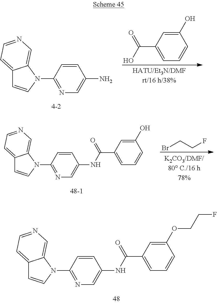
C12=CC=NC=C1N(C1=NC=C(N)C=C1)C=C2.C1(O)=CC(C(O)=O)=CC=C1.C12=CC=NC=C1N(C1=NC=C(NC(=O)C3=CC=CC(O)=C3)C=C1)C=C2.BrCCF.C12=CC=NC=C1N(C1=NC=C(NC(=O)C3=CC=CC(OCCF)=C3)C=C1)C=C2
